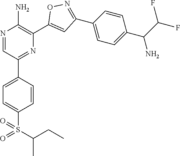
N1=CC(C2=CC=C(S(=O)(C(C)CC)=O)C=C2)=NC(C2=CC(C3=CC=C(C(N)C(F)F)C=C3)=NO2)=C1N
